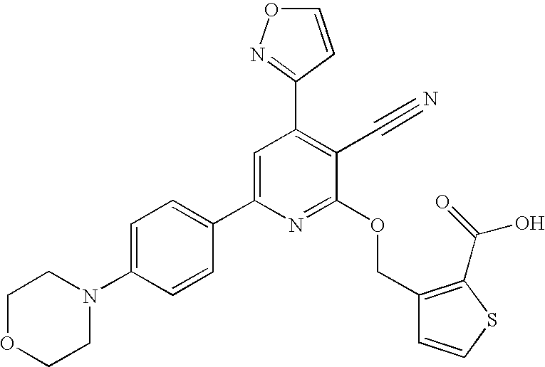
C1OCCN(C2=CC=C(C3=CC(C4=NOC=C4)=C(C#N)C(OCC4=C(C(=O)O)SC=C4)=N3)C=C2)C1
